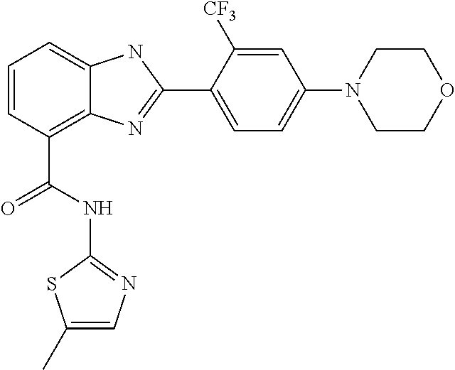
C1=CC(C(NC2=NC=C(C)S2)=O)=C2C(=C1)NC(C1=CC=C(N3CCOCC3)C=C1[CF3])=N2
